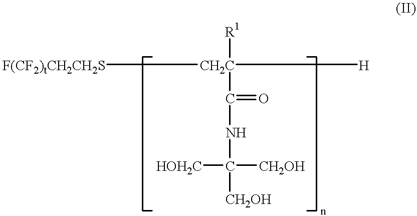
[F(CF2)tCH2CH2S][CH2C](C(=O)NC([CH2OH])([CH2OH])[HOH2C])([R1])[H]
